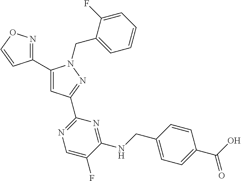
C1(C2=CC(C3=NC=C(F)C(NCC4=CC=C(C(O)=O)C=C4)=N3)=NN2CC2=CC=CC=C2F)=NOC=C1
